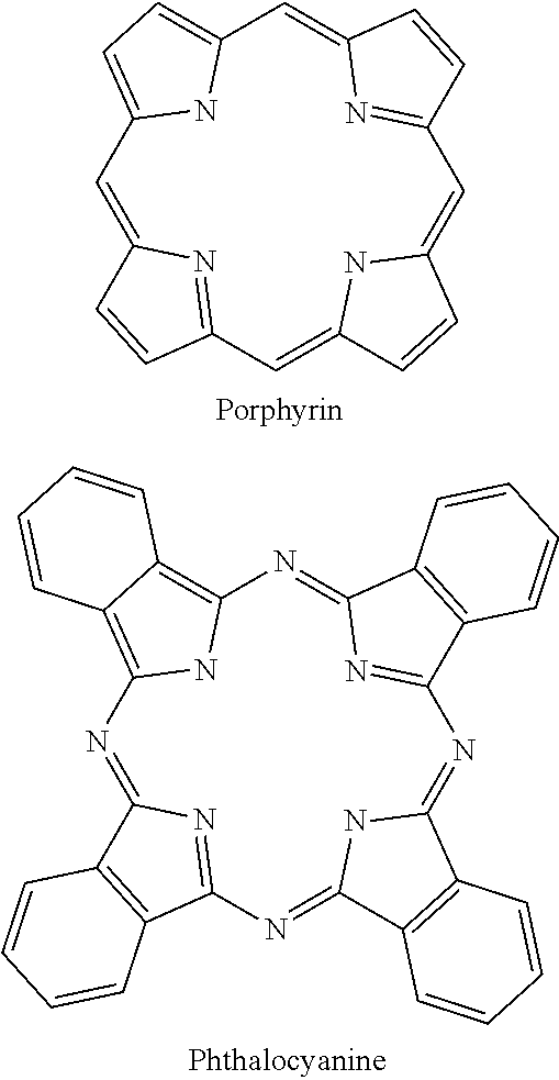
C1=C2N=C(C=C3NC(=CC4=NC(=CC5=CC=C1N5)C=C4)C=C3)C=C2.N1=C2N=C(N=C3NC(=NC4=NC(=NC5=C6C(=C1N5)C=CC=C6)C1=C4C=CC=C1)C1=C3C=CC=C1)C1=C2C=CC=C1
